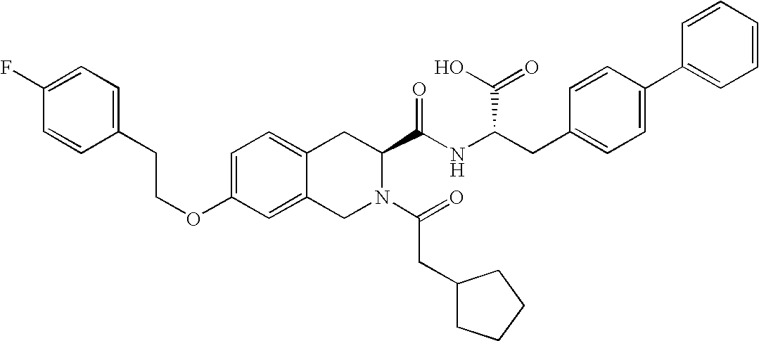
C12=CC=C(OCCC3=CC=C(F)C=C3)C=C1CN(C(=O)CC1CCCC1)C(C(NC(CC1=CC=C(C3=CC=CC=C3)C=C1)C(O)=O)=O)C2
